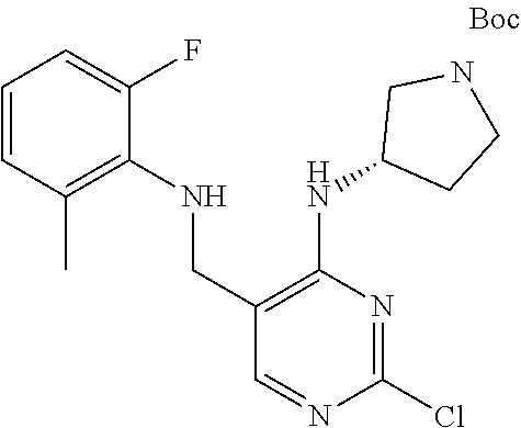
C1=CC(C)=C(NCC2=C(NC3CCNC3)N=C(Cl)N=C2)C(F)=C1
